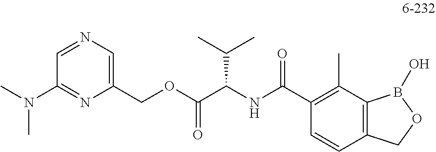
C1(COC(C(NC(C2=C(C)C3=C(C=C2)COB3O)=O)C(C)C)=O)=CN=CC(N(C)C)=N1
